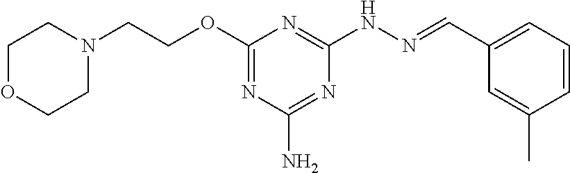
N1(CCOC2=NC(N)=NC(NN=CC3=CC=CC(C)=C3)=N2)CCOCC1
